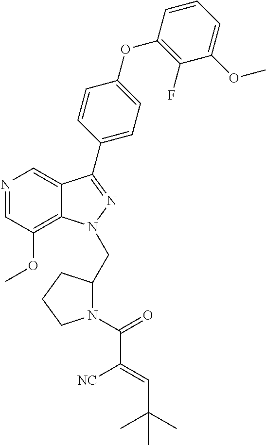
N1(C(=O)C(=CC(C)(C)C)[NC])CCCC1CN1C2=C(OC)C=NC=C2C(C2=CC=C(OC3=C(F)C(OC)=CC=C3)C=C2)=N1
